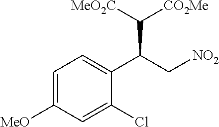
C1=C([MeO])C=C(Cl)C(C(C[NO2])C([CO2Me])[MeO2C])=C1
